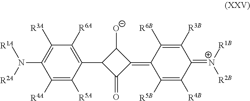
C1([R4A])=C([R5A])C(C2C(=O)C(=C3C([R5B])=C([R4B])C(=[N+]([R1B])[R2B])C([R3B])=C3[R6B])C2[O-])=C([R6A])C([R3A])=C1N([R2A])[R1A]
